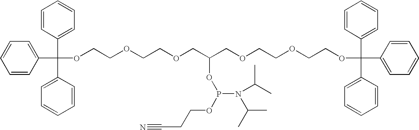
C1=CC(C(C2=CC=CC=C2)(C2=CC=CC=C2)OCCOCCOCC(COCCOCCOC(C2=CC=CC=C2)(C2=CC=CC=C2)C2=CC=CC=C2)OP(OCCC#N)N(C(C)C)C(C)C)=CC=C1
